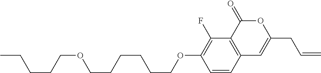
C1=CC2=C(C(F)=C1OCCCCCCOCCCCC)C(=O)OC(CC=C)=C2
